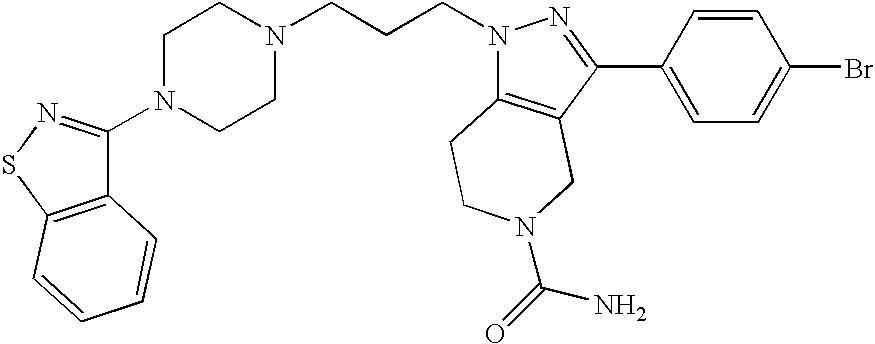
C1N(C2=NSC3=C2C=CC=C3)CCN(CCCN2C3=C(C(C4=CC=C(Br)C=C4)=N2)CN(C(N)=O)CC3)C1
